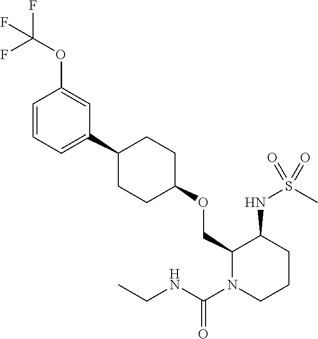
C1=CC=C(C2CCC(OCC3N(C(NCC)=O)CCCC3NS(C)(=O)=O)CC2)C=C1OC(F)(F)F
